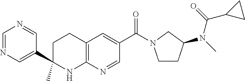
C(C1=CC2=C(N=C1)NC(C)(C1=CN=CN=C1)CC2)(=O)N1CCC(N(C(C2CC2)=O)C)C1
